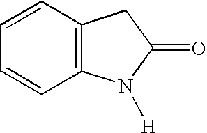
C1=CC=CC2=C1CC(=O)N2[H]
